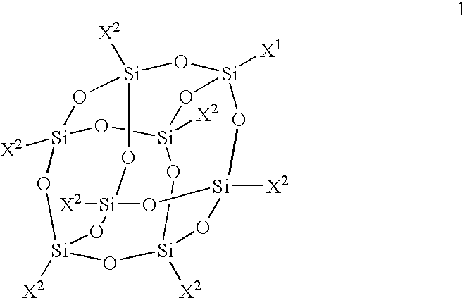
[Si]12([X2])O[Si]3([X2])O[Si]4([X2])O[Si]([X2])(O1)O[Si]1([X1])O[Si]([X2])(O2)O[Si]([X2])(O3)O[Si]([X2])(O1)O4
